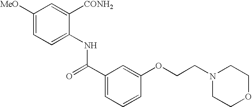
C1([MeO])=CC=C(NC(C2=CC=CC(OCCN3CCOCC3)=C2)=O)C([CONH2])=C1
